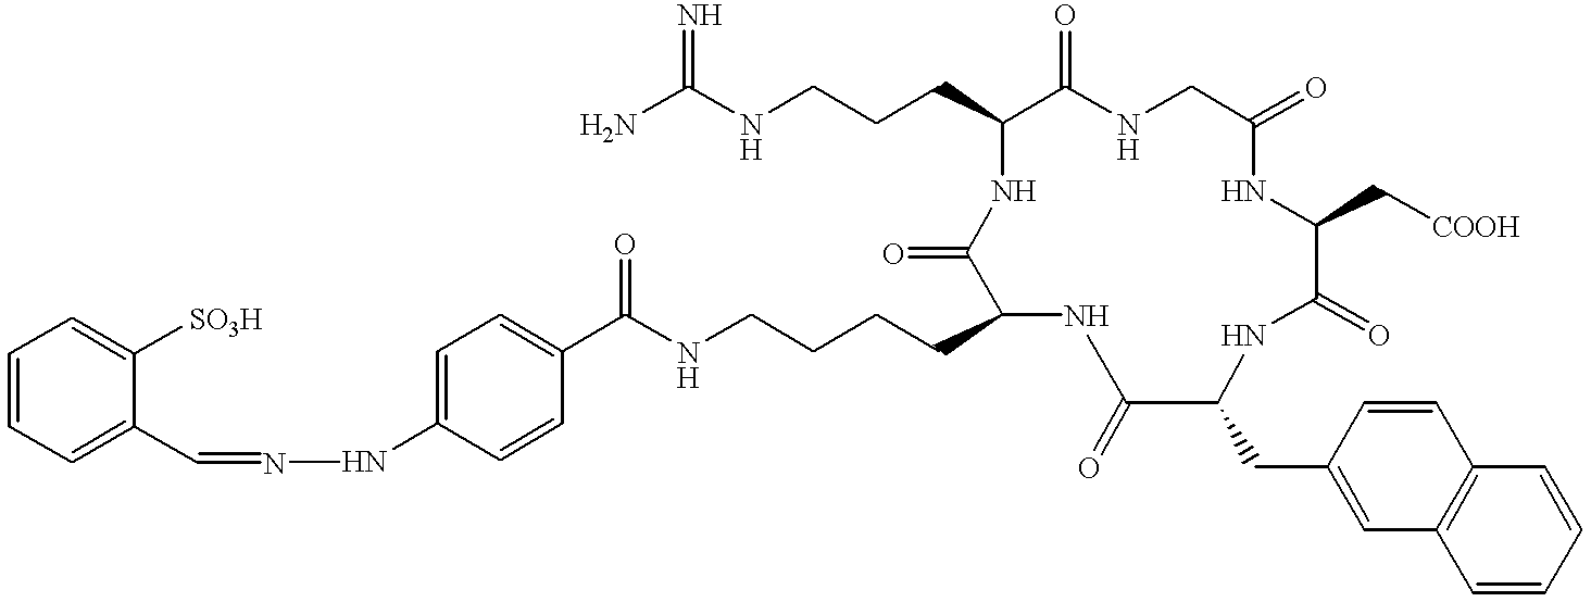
N(CCCCC1C(=O)NC(CCCNC(N)=N)C(=O)NCC(=O)NC(C[COOH])C(=O)NC(CC2=CC3=C(C=C2)C=CC=C3)C(=O)N1)C(C1=CC=C(NN=CC2=CC=CC=C2[SO3H])C=C1)=O
